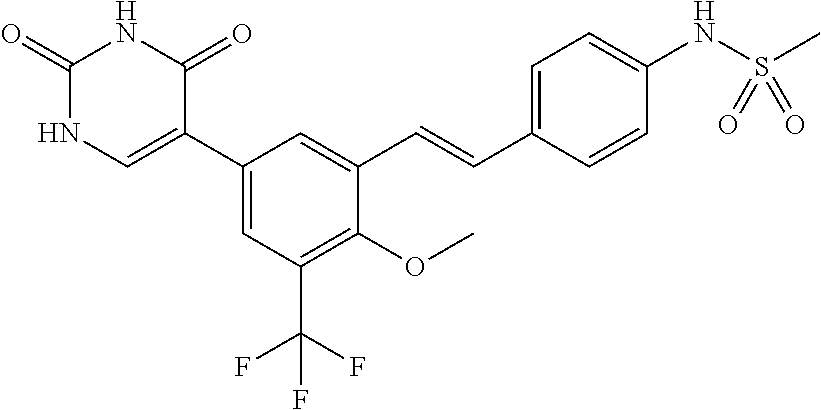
C1(=O)NC=C(C2=CC(C(F)(F)F)=C(OC)C(C=CC3=CC=C(NS(C)(=O)=O)C=C3)=C2)C(=O)N1
